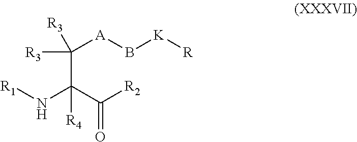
N(C(C([R2])=O)(C([A]B[K][R])([R3])[R3])[R4])[R1]
